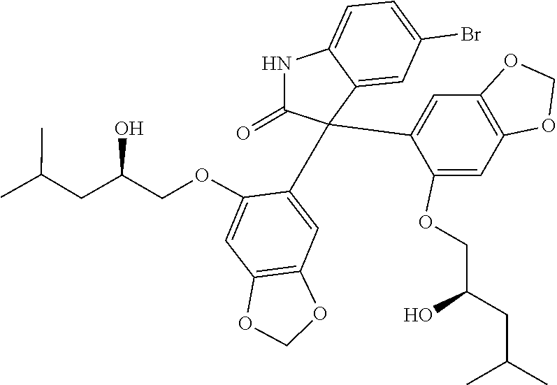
O1COC2=C1C=C(C1(C3=CC4=C(OCO4)C=C3OCC(CC(C)C)O)C3=CC(Br)=CC=C3NC1=O)C(OCC(CC(C)C)O)=C2
